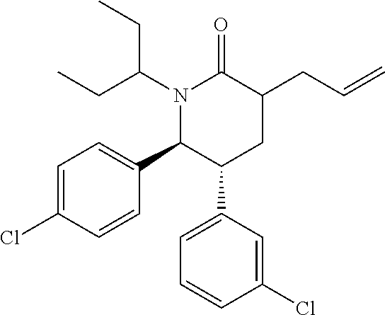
C(CC1C(=O)N(C(CC)CC)C(C2=CC=C(Cl)C=C2)C(C2=CC=CC(Cl)=C2)C1)=C
